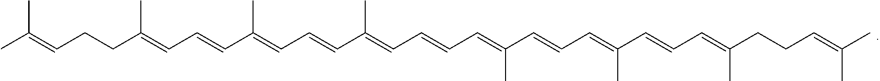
CC(=CCCC(=CC=CC(=CC=CC(=CC=CC=C(C=CC=C(C=CC=C(CCC=C(C)C)C)C)C)C)C)C)C
